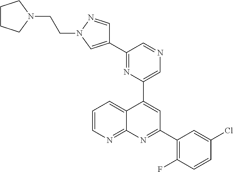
N1=C(C2=CN(CCN3CCCC3)N=C2)C=NC=C1C1=CC(C2=C(F)C=CC(Cl)=C2)=NC2=NC=CC=C12
